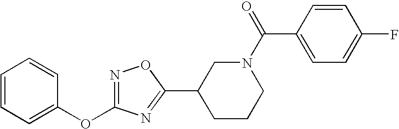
C1=CC=C(OC2=NOC(C3CCCN(C(C4=CC=C(F)C=C4)=O)C3)=N2)C=C1
